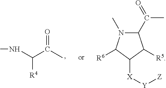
CNC(C(=O)C)[R4].C1(C(C)=O)N(C)C([R6])C([X][Y][Z])C1[R5]
